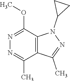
N1=C(OC)C2=C(C(C)=N1)C(C)=NN2C1CC1
